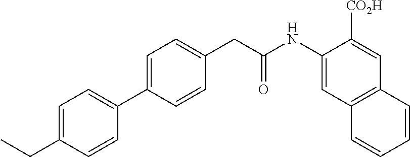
C1=C(C2=CC=C(CC)C=C2)C=CC(CC(NC2=CC3=C(C=C2[CO2H])C=CC=C3)=O)=C1
